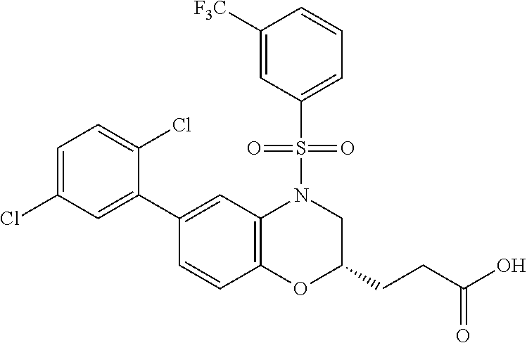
C1(C2=CC(Cl)=CC=C2Cl)=CC2=C(C=C1)OC(CCC(O)=O)CN2S(=O)(=O)C1=CC=CC([F3C])=C1
